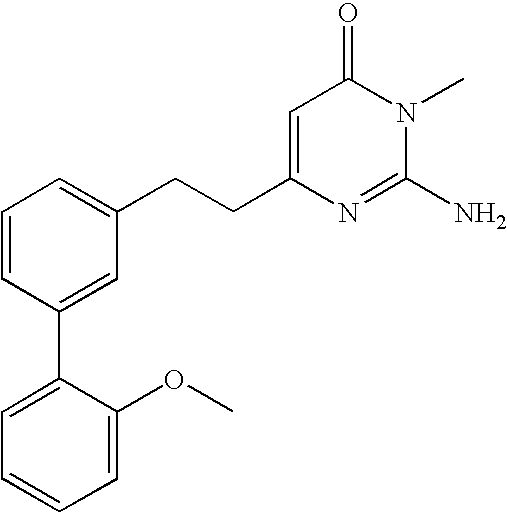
C1=CC(C2=CC=CC=C2OC)=CC(CCC2=CC(=O)N(C)C(N)=N2)=C1
